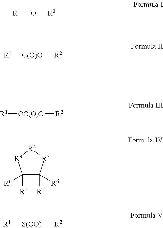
[R1]O[R2].[C(O)O]([R2])[R1].[OC(O)O]([R2])[R1].[S(OO)]([R2])[R1].C1([R7])([R6])C([R7])([R6])[R5][R4][R3]1
